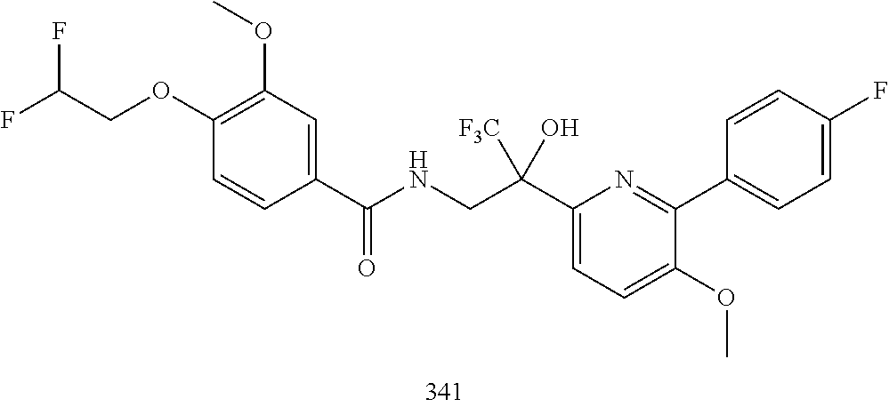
C1=C(F)C=CC(C2=NC(C(CNC(C3=CC(OC)=C(OCC(F)F)C=C3)=O)([F3C])O)=CC=C2OC)=C1
